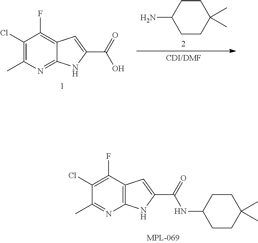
NC1CCC(C)(C)CC1.C1(F)=C2C=C(C(=O)O)NC2=NC(C)=C1Cl.N(C1CCC(C)(C)CC1)C(C1=CC2=C(N1)N=C(C)C(Cl)=C2F)=O
